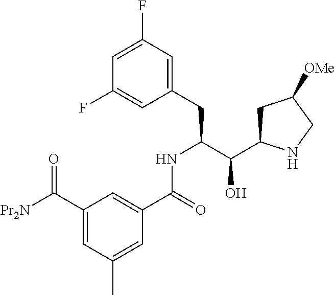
C1(C(=O)[Pr2N])=CC(C)=CC(C(=O)NC(C(O)C2CC([OMe])CN2)CC2=CC(F)=CC(F)=C2)=C1
